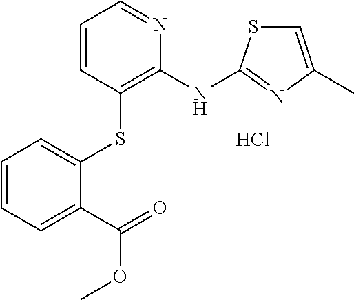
C1=CC=C(C(=O)OC)C(SC2=C(NC3=NC(C)=CS3)N=CC=C2)=C1.Cl
